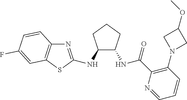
N1=C(NC2C(NC(C3=C(N4CC(OC)C4)C=CC=N3)=O)CCC2)SC2=C1C=CC(F)=C2
